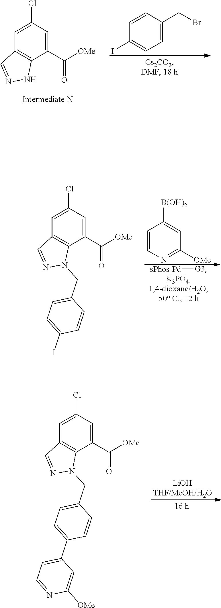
C1(Cl)=CC2=C(C(C([OMe])=O)=C1)NN=C2.C1=CC(I)=CC=C1CBr.C1(Cl)=CC2=C(C(C([OMe])=O)=C1)N(CC1=CC=C(I)C=C1)N=C2.[sPhos-Pd][G3].C1=CN=C([OMe])C=C1[B(OH)2].C1(Cl)=CC2=C(C(C([OMe])=O)=C1)N(CC1=CC=C(C3=CC=NC([OMe])=C3)C=C1)N=C2
